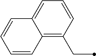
C12=C(CC)C=CC=C1C=CC=C2
